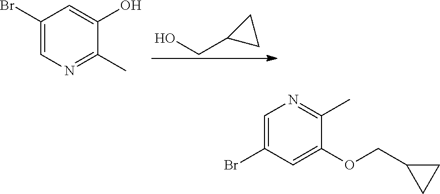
OCC1CC1.C1(Br)=CN=C(C)C(O)=C1.C1=C(Br)C=C(OCC2CC2)C(C)=N1
